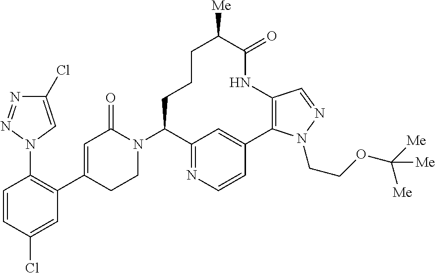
C1=CC(Cl)=CC(C2=CC(=O)N(C3C4=NC=CC(=C4)C4=C(NC(=O)C([Me])CCC3)C=NN4CCOC([Me])([Me])[Me])CC2)=C1N1C=C(Cl)N=N1
